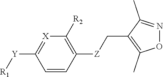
C1([R2])=C([Z]CC2=C(C)ON=C2C)C=CC([Y][R1])=[X]1
